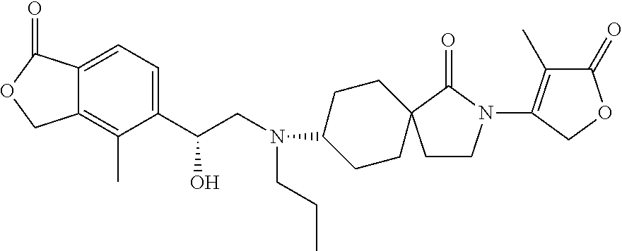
C1=C2C(=C(C)C(C(CN(C3CCC4(CC3)CCN(C3=C(C)C(=O)OC3)C4=O)CCC)O)=C1)COC2=O
